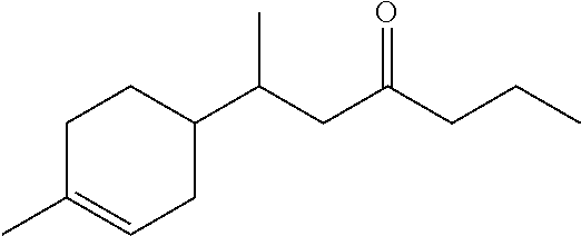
C1C(C)=CCC(C(CC(CCC)=O)C)C1
